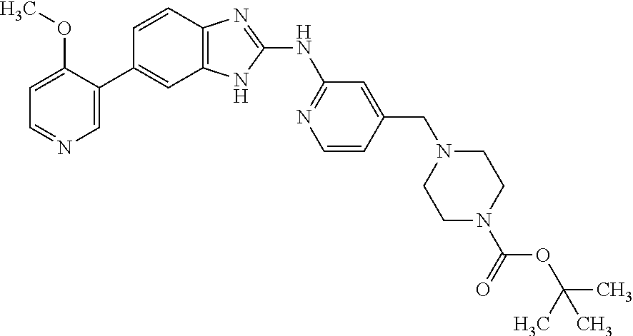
C1=NC=C(C2=CC3=C(C=C2)N=C(NC2=NC=CC(CN4CCN(C(=O)OC(C)(C)C)CC4)=C2)N3)C(OC)=C1
